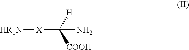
[HR1N][X]C([H])([COOH])N
